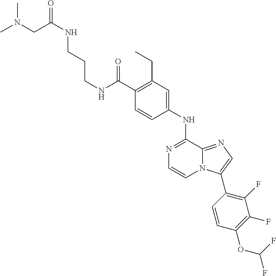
C1(C(NCCCNC(CN(C)C)=O)=O)=C(CC)C=C(NC2=NC=CN3C2=NC=C3C2=C(F)C(F)=C(OC(F)F)C=C2)C=C1
